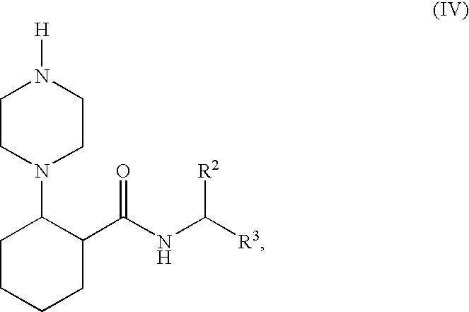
[H]N1CCN(C2CCCCC2C(NC([R3])[R2])=O)CC1
